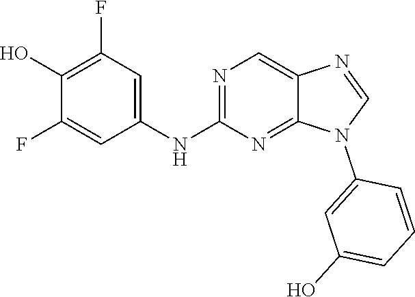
C1(O)=C(F)C=C(NC2=NC=C3C(=N2)N(C2=CC(O)=CC=C2)C=N3)C=C1F
